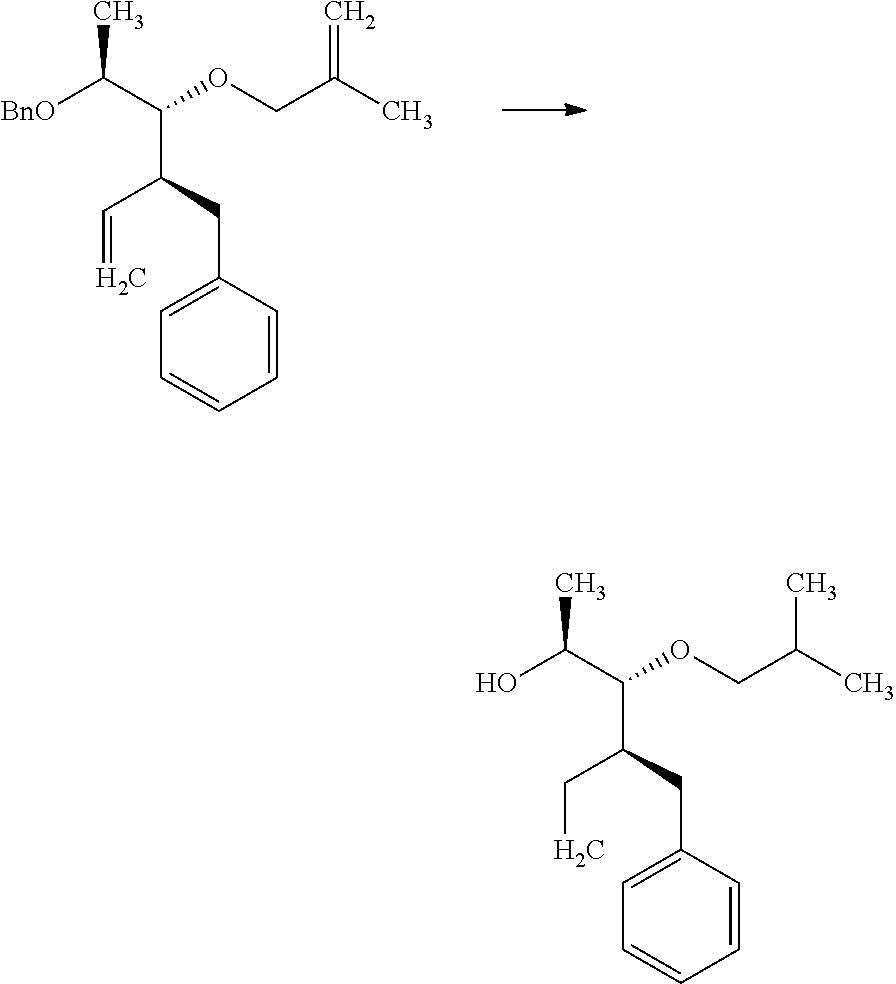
C(C(C)=C)OC(C(CC1=CC=CC=C1)C=C)C(C)[BnO].C(C(C)C)OC(C(CC1=CC=CC=C1)CC)C(C)O
